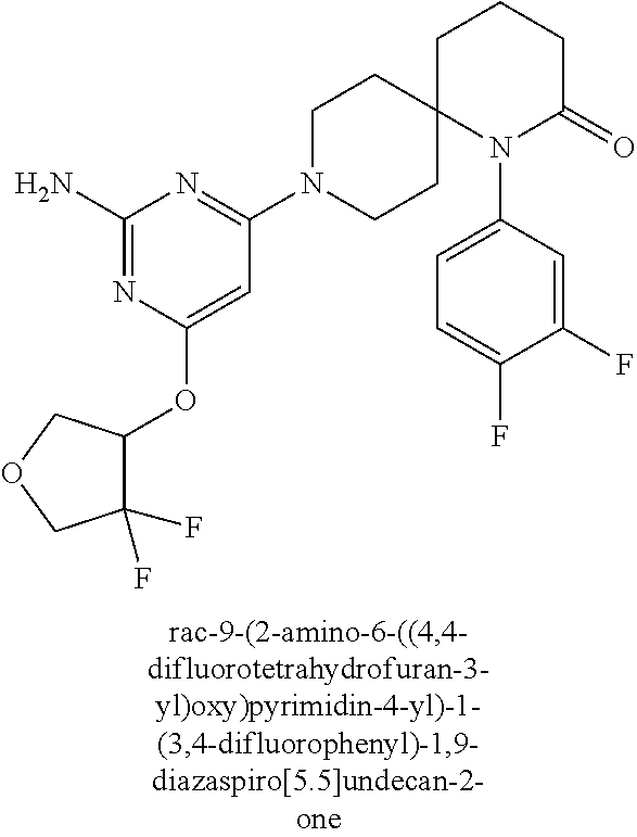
C1(N)=NC(OC2C(F)(F)COC2)=CC(N2CCC3(CC2)N(C2=CC=C(F)C(F)=C2)C(=O)CCC3)=N1
